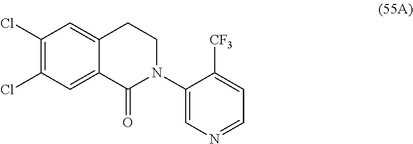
C1(Cl)=C(Cl)C=C2C(=C1)CCN(C1=CN=CC=C1[CF3])C2=O
